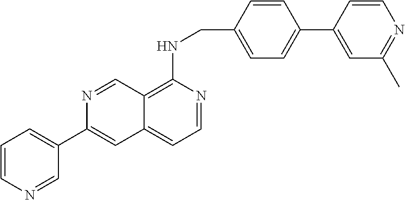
C1=CN=CC(C2=CC3=CC=NC(NCC4=CC=C(C5=CC(C)=NC=C5)C=C4)=C3C=N2)=C1
